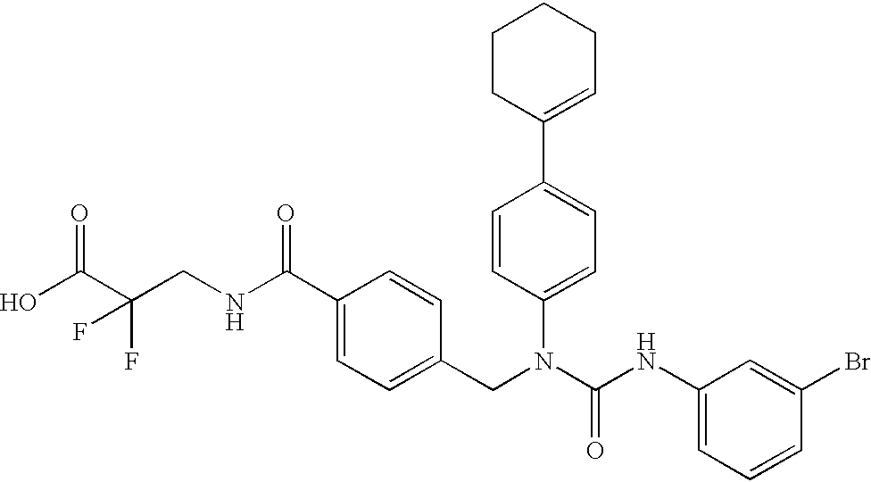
OC(C(CNC(C1=CC=C(CN(C(NC2=CC=CC(Br)=C2)=O)C2=CC=C(C3=CCCCC3)C=C2)C=C1)=O)(F)F)=O
